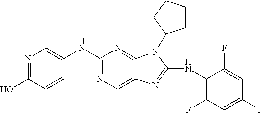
C1(NC2=CN=C(O)C=C2)=NC=C2C(=N1)N(C1CCCC1)C(NC1=C(F)C=C(F)C=C1F)=N2
